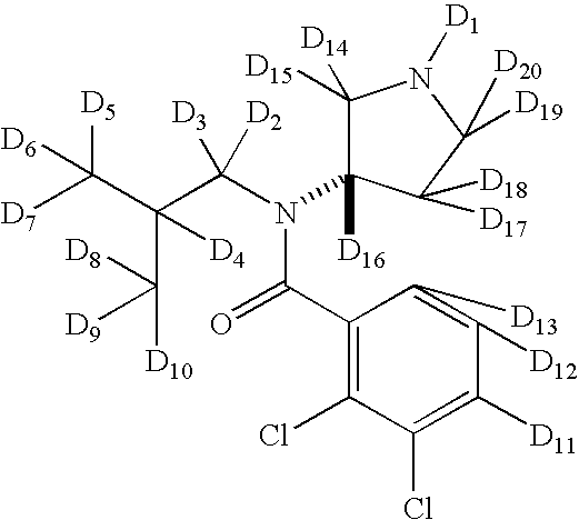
C1(C(=O)N(C(C(C([D10])([D8])[D9])(C([D5])([D7])[D6])[D4])([D3])[D2])C2([D16])C([D15])([D14])N([D1])C([D19])([D20])C2([D17])[D18])=C(Cl)C(Cl)=C([D11])C([D12])=C1[D13]
